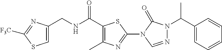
C1=C(CNC(C2=C(C)N=C(N3C(=O)N(C(C4=CC=CC=C4)C)N=C3)S2)=O)N=C([F3C])S1
